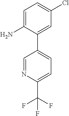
C1=C(N)C(C2=CC=C(C(F)(F)F)N=C2)=CC(Cl)=C1
